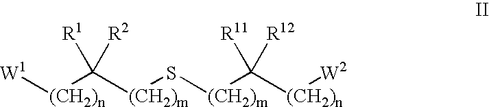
[W1][(CH2)n]C([(CH2)m]S[(CH2)m]C([(CH2)n][W2])([R11])[R12])([R2])[R1]
